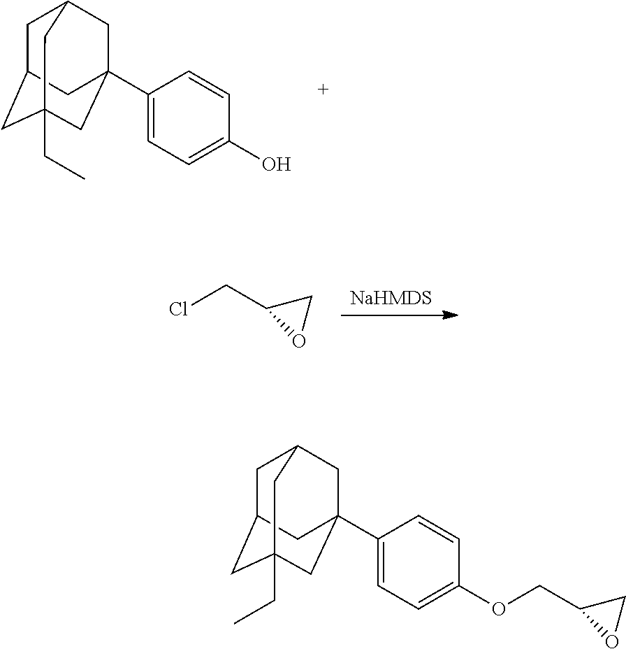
[NaHMDS].ClCC1OC1.C1C2CC3(CC)CC(C4=CC=C(O)C=C4)(CC1C3)C2.C1C2CC3(CC)CC(C4=CC=C(OCC5OC5)C=C4)(CC1C3)C2
